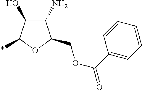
C1(N)C(O)C(*)OC1COC(=O)C1=CC=CC=C1
